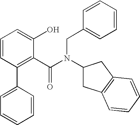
C1(C2=CC=CC=C2)=C(C(N(CC2=CC=CC=C2)C2CC3=C(C2)C=CC=C3)=O)C(O)=CC=C1
